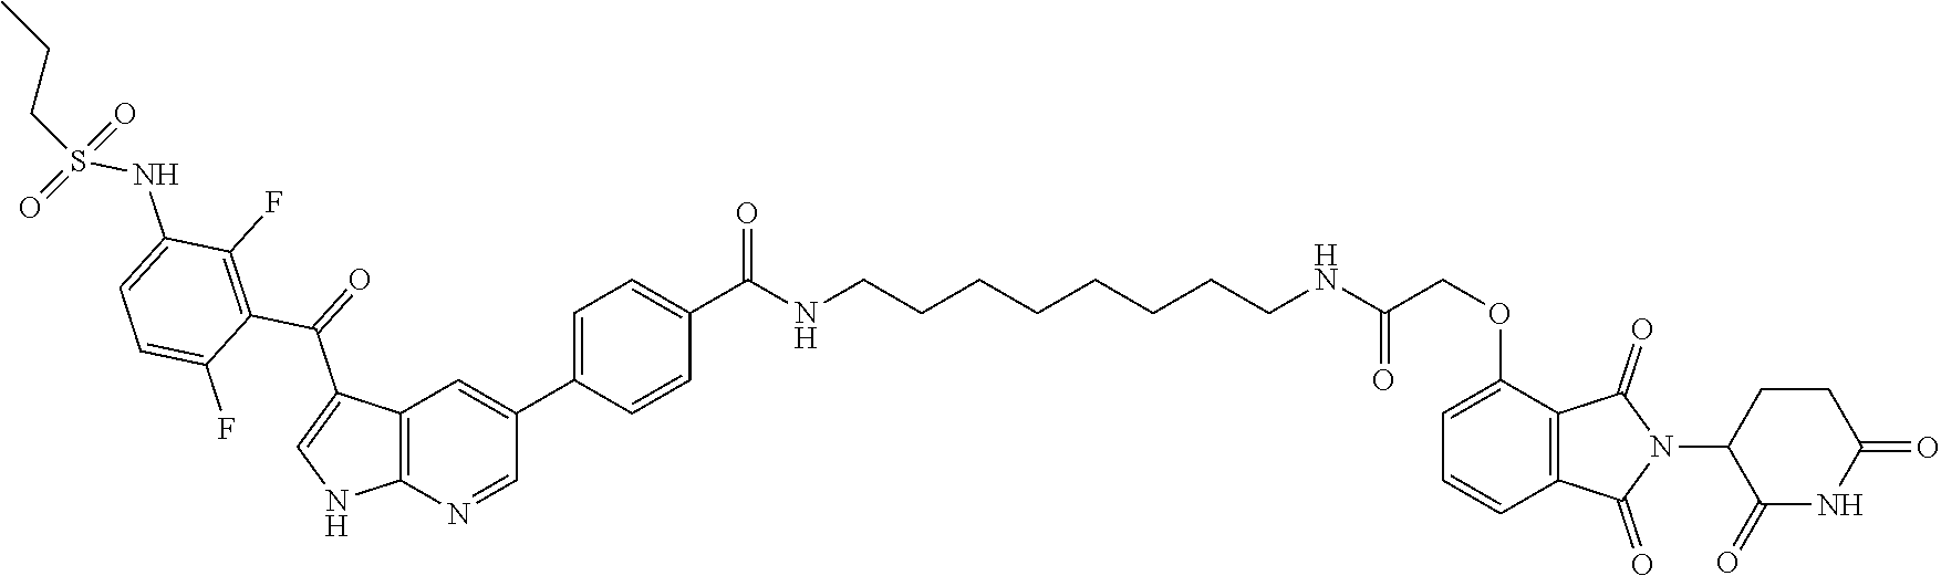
C1(OCC(NCCCCCCCCNC(C2=CC=C(C3=CC4=C(N=C3)NC=C4C(=O)C3=C(F)C(NS(CCC)(=O)=O)=CC=C3F)C=C2)=O)=O)=CC=CC2=C1C(=O)N(C1C(=O)NC(=O)CC1)C2=O
